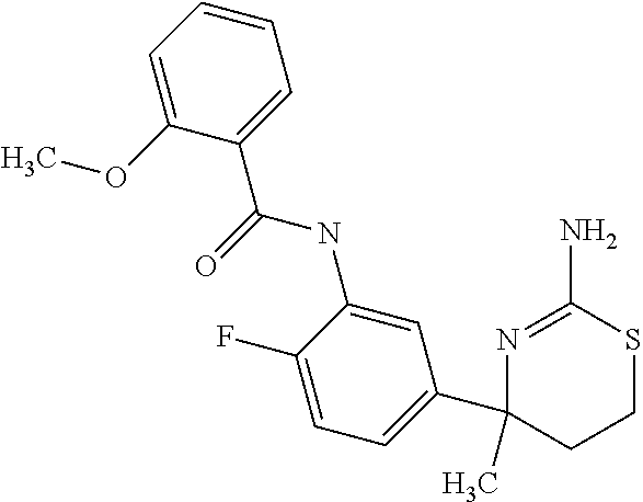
C(=O)(NC1=CC(C2(C)N=C(N)SCC2)=CC=C1F)C1=CC=CC=C1OC
